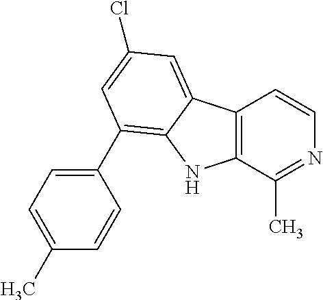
C12=C(C(C)=NC=C1)NC1=C(C3=CC=C(C)C=C3)C=C(Cl)C=C21
